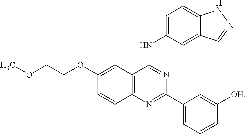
C1(OCCOC)=CC2=C(C=C1)N=C(C1=CC=CC([OH])=C1)N=C2NC1=CC=C2C(=C1)C=NN2
